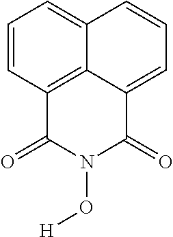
C12=C3C(=CC=CC3=CC=C1)C(=O)N(O[H])C2=O
